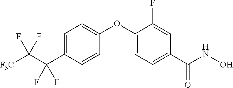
C1=C(C(C([F3C])(F)F)(F)F)C=CC(OC2=CC=C(C(NO)=O)C=C2F)=C1
